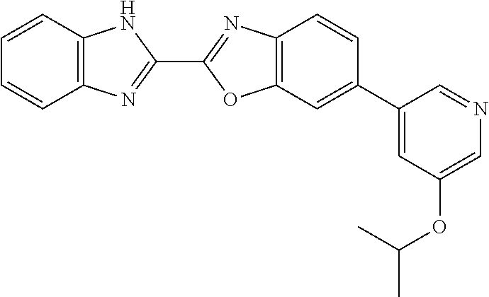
C1=CC2=C(C=C1)N=C(C1=NC3=C(O1)C=C(C1=CC(OC(C)C)=CN=C1)C=C3)N2
